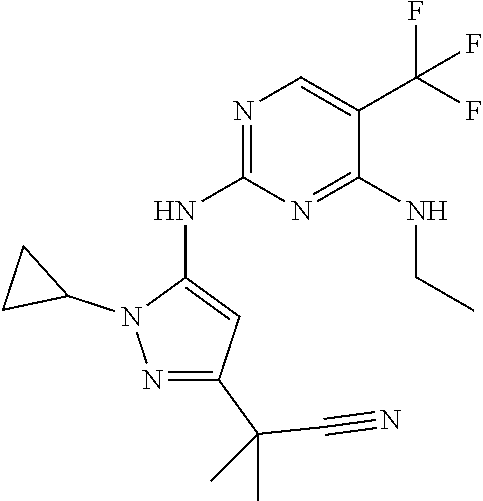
N1=C(NC2=CC(C(C)(C#N)C)=NN2C2CC2)N=C(NCC)C(C(F)(F)F)=C1
